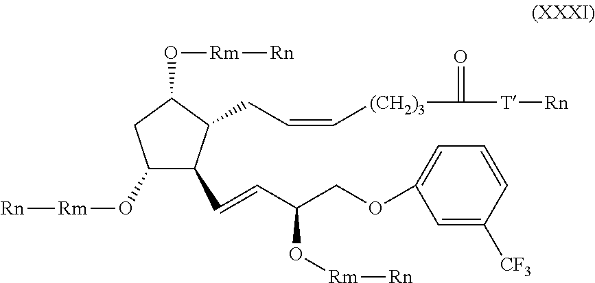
C1(O[Rm][Rn])C(C=CC(COC2=CC=CC([CF3])=C2)O[Rm][Rn])C(CC=C[(CH2)3]C([T][Rn])=O)C(O[Rm][Rn])C1
